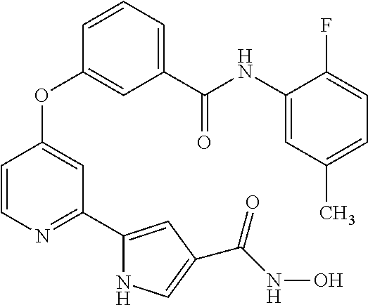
C1(C(NC2=CC(C)=CC=C2F)=O)=CC=CC(OC2=CC(C3=CC(C(=O)NO)=CN3)=NC=C2)=C1
